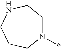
N1(*)CCNCCC1
